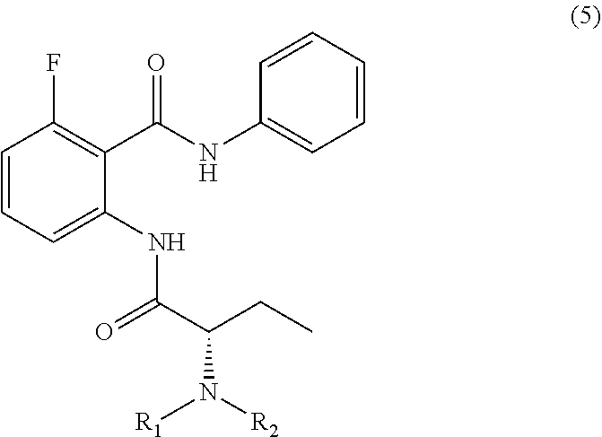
C1=CC=C(NC(C(CC)N([R2])[R1])=O)C(C(NC2=CC=CC=C2)=O)=C1F
